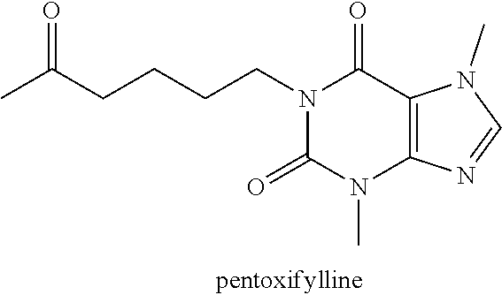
N1(CCCCC(C)=O)C(=O)N(C)C2=C(C1=O)N(C)C=N2
